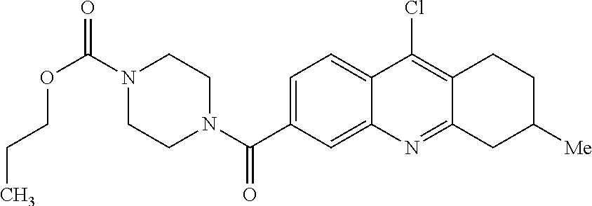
N1(C(OCCC)=O)CCN(C(=O)C2=CC=C3C(=C2)N=C2C(=C3Cl)CCC([Me])C2)CC1
